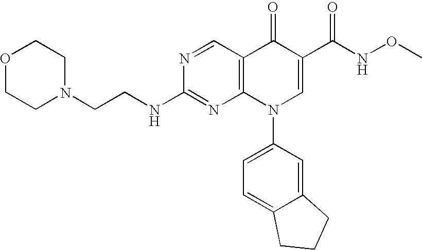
N1=CC2=C(N=C1NCCN1CCOCC1)N(C1=CC=C3C(=C1)CCC3)C=C(C(NOC)=O)C2=O
